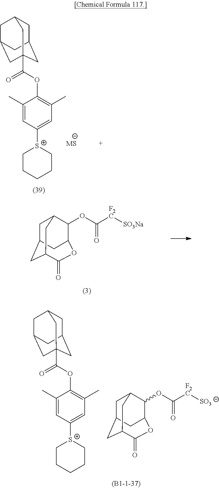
C1C2CC3C(=O)OC(C(OC([F2C][SO3Na])=O)C1C3)C2.C1C2CC3(C(OC4=C(C)C=C([S+]5CCCCC5)C=C4C)=O)CC(CC1C3)C2.[MS].C1C2CC3C(=O)OC(C(OC([F2C][SO3])=O)C1C3)C2.C1C2CC3(C(OC4=C(C)C=C([S+]5CCCCC5)C=C4C)=O)CC(CC1C3)C2
